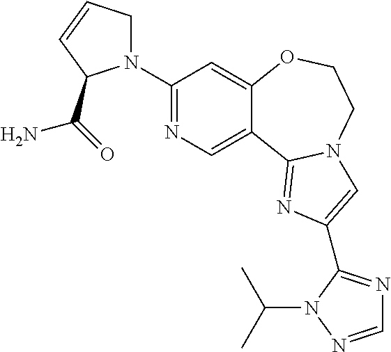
C1(N2CC=CC2C(=O)N)=NC=C2C(=C1)OCCN1C2=NC(C2=NC=NN2C(C)C)=C1
